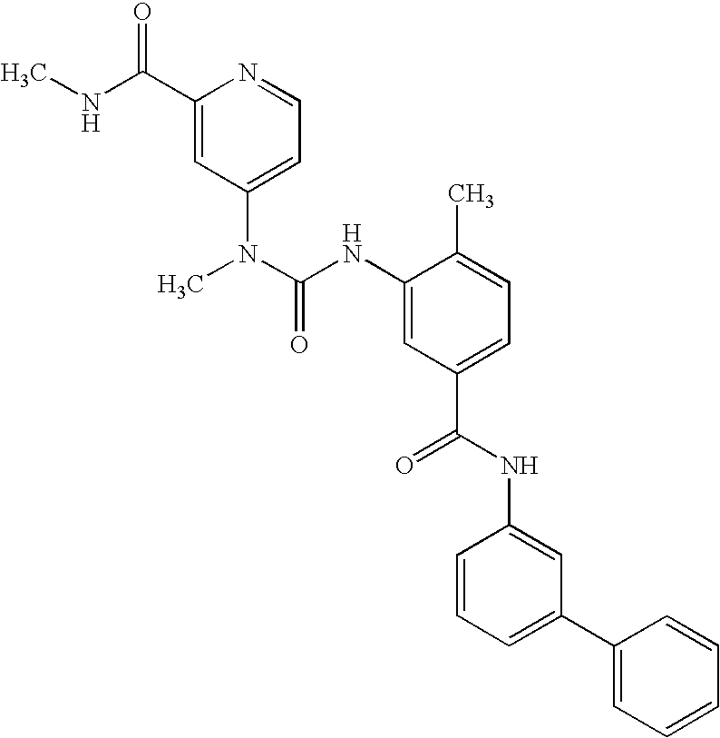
C1(C(NC)=O)=CC(N(C)C(NC2=CC(C(=O)NC3=CC(C4=CC=CC=C4)=CC=C3)=CC=C2C)=O)=CC=N1
